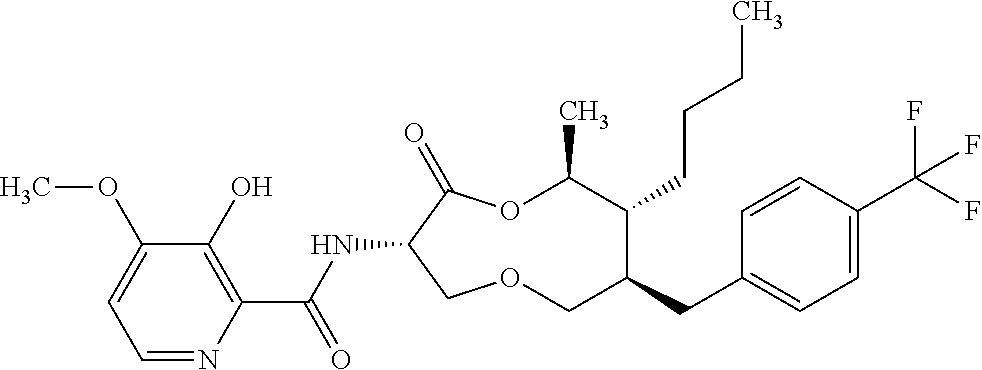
C1(O)=C(C(NC2C(=O)OC(C)C(CCCC)C(CC3=CC=C(C(F)(F)F)C=C3)COC2)=O)N=CC=C1OC
